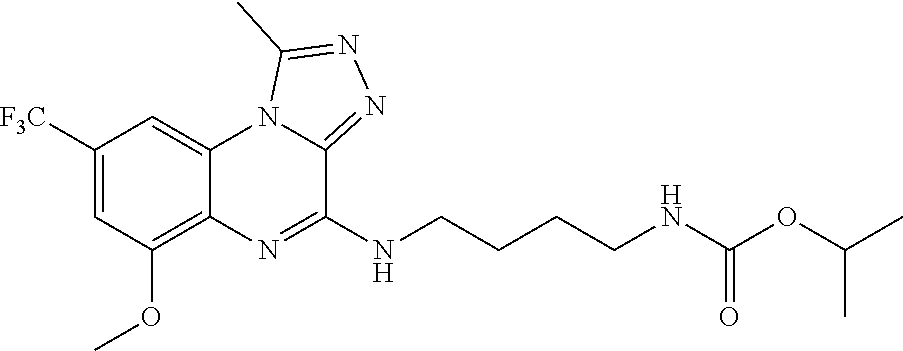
C1([F3C])=CC(OC)=C2C(=C1)N1C(=NN=C1C)C(NCCCCNC(OC(C)C)=O)=N2
